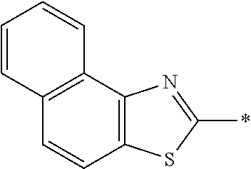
C12=C(C3=C(C=C1)SC(*)=N3)C=CC=C2
